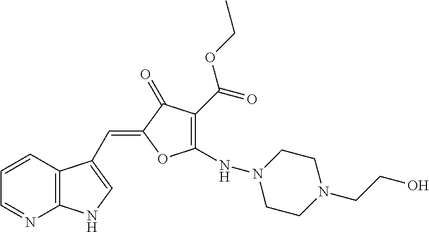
C1=CC2=C(N=C1)NC=C2C=C1C(=O)C(C(OCC)=O)=C(NN2CCN(CCO)CC2)O1
